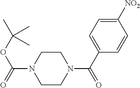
C1CN(C(=O)OC(C)(C)C)CCN1C(C1=CC=C([NO2])C=C1)=O
